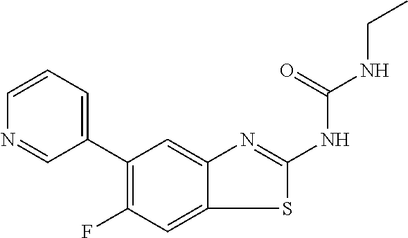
C1(C2=C(F)C=C3C(=C2)N=C(NC(NCC)=O)S3)=CC=CN=C1
